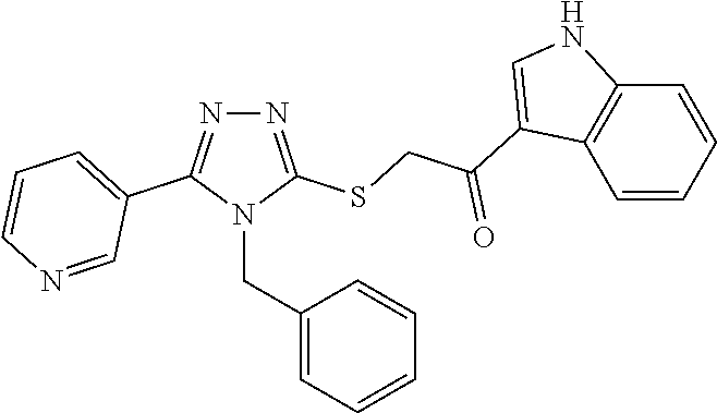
N1=C(SCC(=O)C2=CNC3=C2C=CC=C3)N(CC2=CC=CC=C2)C(C2=CC=CN=C2)=N1
